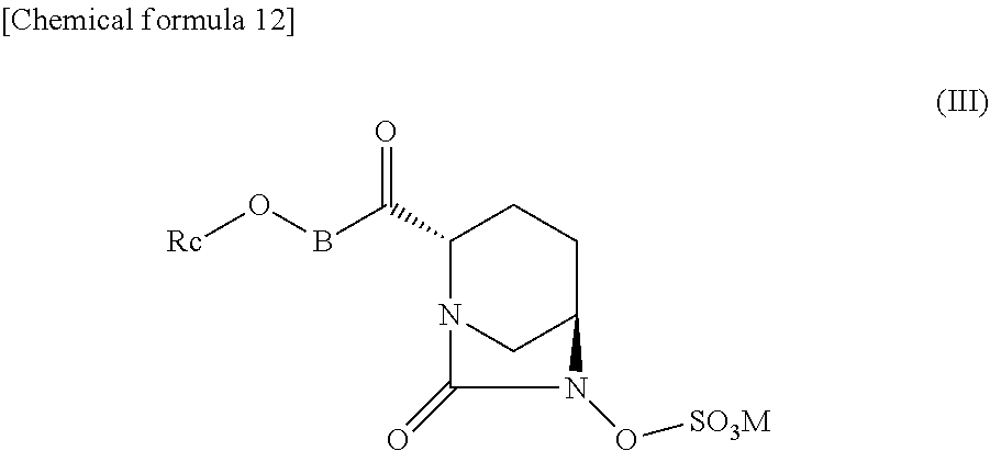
C1(C(BO[Rc])=O)N2CC(CC1)N(O[SO3M])C2=O
